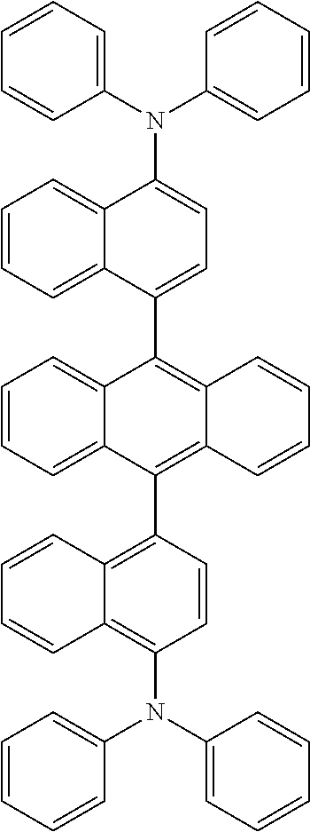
C1=CC=C2C(=C1)C(N(C1=CC=CC=C1)C1=CC=CC=C1)=CC=C2C1=C2C(=C(C3=C4C(=C(N(C5=CC=CC=C5)C5=CC=CC=C5)C=C3)C=CC=C4)C3=CC=CC=C13)C=CC=C2
